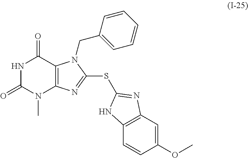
N1C(=O)N(C)C2=C(C1=O)N(CC1=CC=CC=C1)C(SC1=NC3=C(C=CC(OC)=C3)N1)=N2
